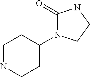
C1NCCC(N2C(=O)NCC2)C1
